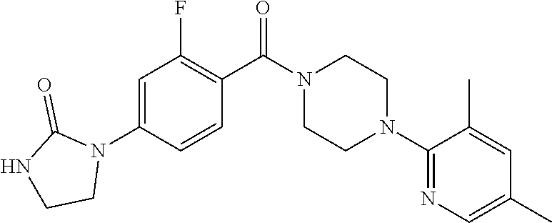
C1=C(N2C(=O)NCC2)C=CC(C(N2CCN(C3=NC=C(C)C=C3C)CC2)=O)=C1F
